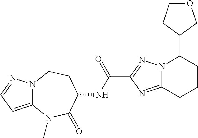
N12C(=CC=N1)N(C)C(=O)C(NC(C1=NN3C(=N1)CCCC3C1COCC1)=O)CC2
